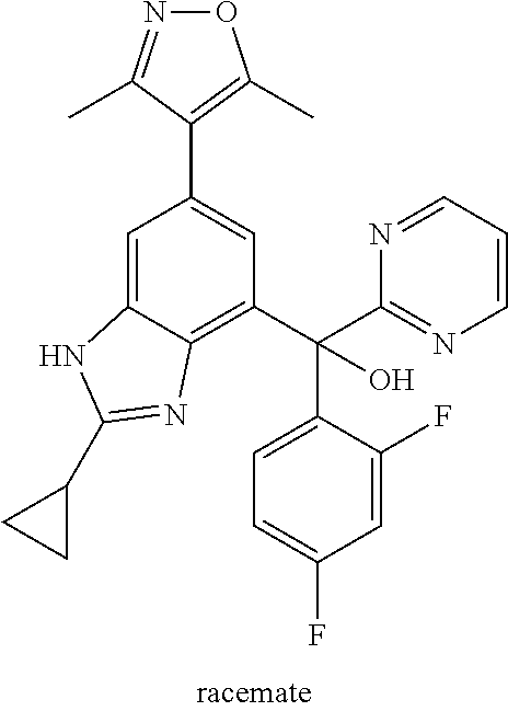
C1=C2C(=C(C(C3=NC=CC=N3)(C3=CC=C(F)C=C3F)O)C=C1C1=C(C)ON=C1C)N=C(C1CC1)N2
